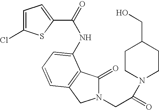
C1=C(Cl)SC(C(=O)NC2=CC=CC3=C2C(=O)N(CC(=O)N2CCC(CO)CC2)C3)=C1
